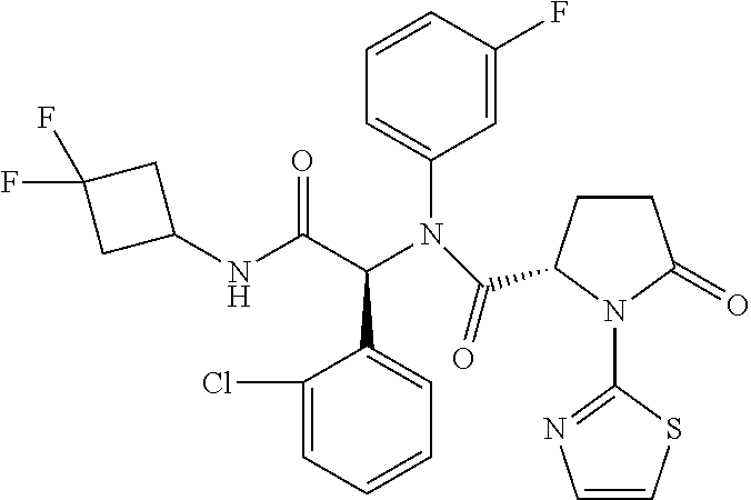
C1=CC=C(Cl)C(C(C(NC2CC(F)(F)C2)=O)N(C(=O)C2CCC(=O)N2C2=NC=CS2)C2=CC=CC(F)=C2)=C1
